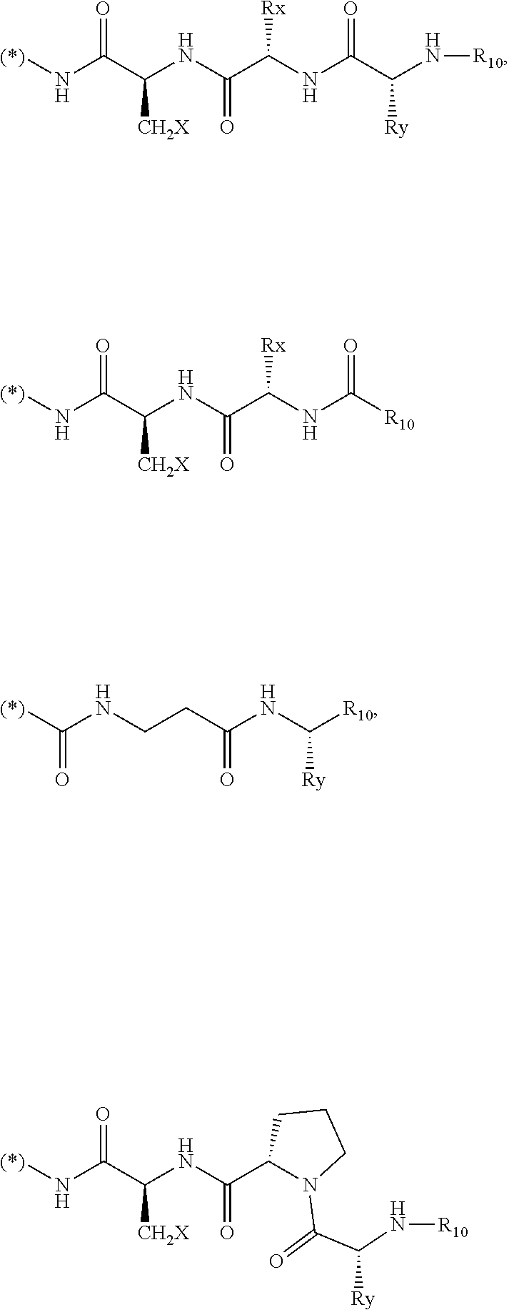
[(*)]NC(C(NC(C(NC(C(N[R10])[Ry])=O)[Rx])=O)[CH2X])=O.[(*)]NC(C(NC(C(NC([R10])=O)[Rx])=O)[CH2X])=O.[(*)]C(NCCC(NC([R10])[Ry])=O)=O.[(*)]NC(C(NC(C1N(C(C([Ry])N[R10])=O)CCC1)=O)[CH2X])=O
